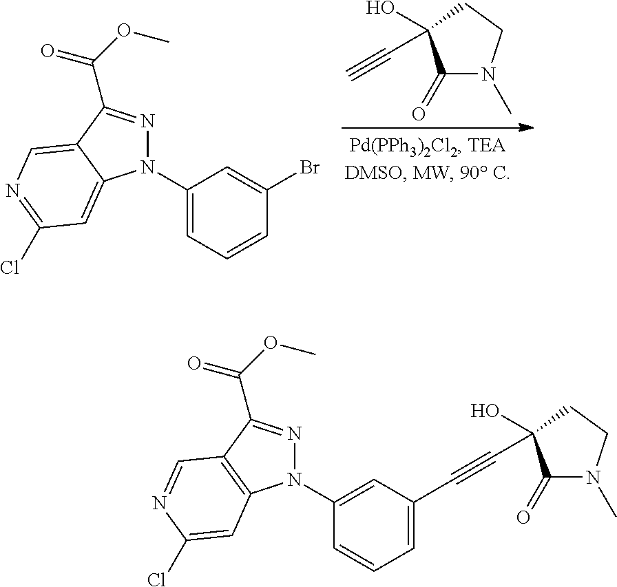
C1(=O)N(C)CCC1(C#C)O.N1(C2=CC=CC(Br)=C2)N=C(C(=O)OC)C2=CN=C(Cl)C=C12.N1(C2=CC(C#CC3(O)C(=O)N(C)CC3)=CC=C2)N=C(C(=O)OC)C2=C1C=C(Cl)N=C2
